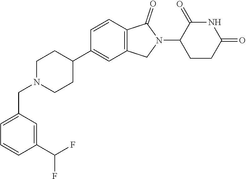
C1N(CC2=CC=CC(C(F)F)=C2)CCC(C2=CC3=C(C=C2)C(=O)N(C2CCC(=O)NC2=O)C3)C1
